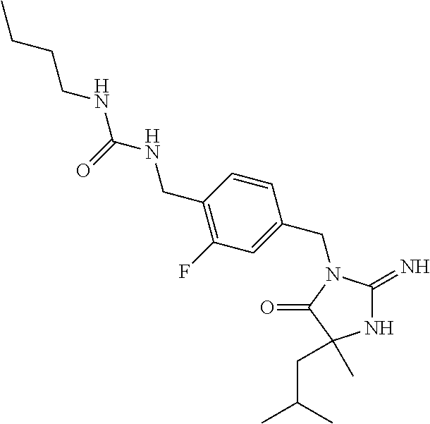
N1C(=N)N(CC2=CC(F)=C(CNC(NCCCC)=O)C=C2)C(=O)C1(CC(C)C)C
